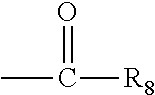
CC(=O)[R8]
